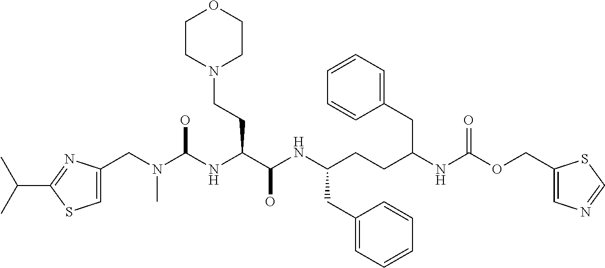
C(N(C(NC(C(NC(CCC(NC(OCC1=CN=CS1)=O)CC1=CC=CC=C1)CC1=CC=CC=C1)O)CCN1CCOCC1)O)C)C1=CSC(C(C)C)=N1
